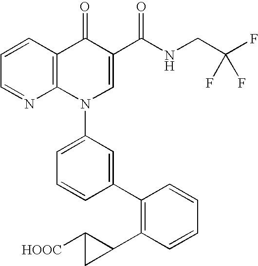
C1=CC2=C(N=C1)N(C1=CC=CC(C3=C(C4C([HOOC])C4)C=CC=C3)=C1)C=C(C(NCC(F)(F)F)=O)C2=O
